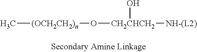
C[(OCH2CH2)n]O[CH2CHCH2](O)[NH-(L2)]
